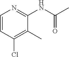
C1(Cl)=C(C)C(NC(=O)C)=NC=C1
